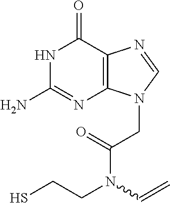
C(C(=O)N(C=C)CCS)N1C2=C(N=C1)C(=O)NC(N)=N2
